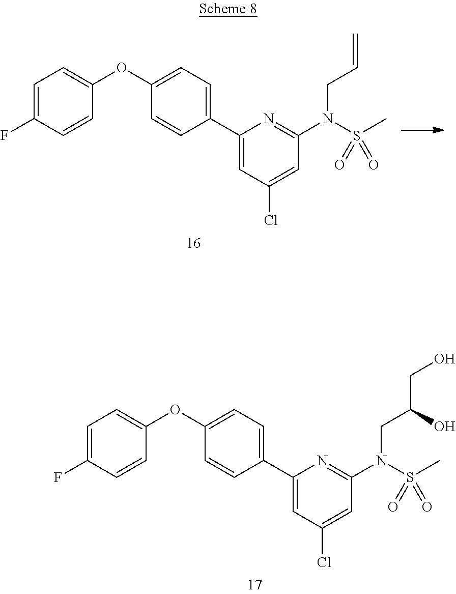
C1=C(F)C=CC(OC2=CC=C(C3=CC(Cl)=CC(N(S(C)(=O)=O)CC(CO)O)=N3)C=C2)=C1.C1=C(F)C=CC(OC2=CC=C(C3=CC(Cl)=CC(N(S(C)(=O)=O)CC=C)=N3)C=C2)=C1
